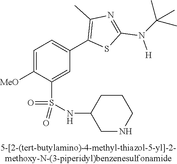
C1=C([MeO])C(S(NC2CNCCC2)(=O)=O)=CC(C2=C(C)N=C(N([H])C(C)(C)C)S2)=C1
